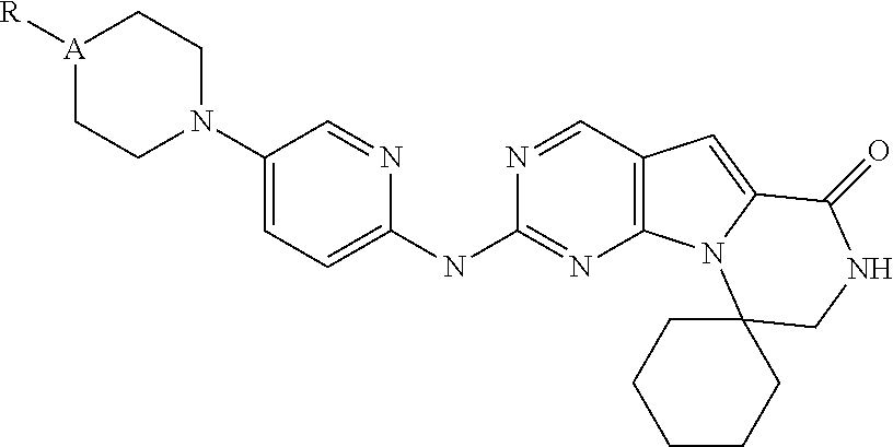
C1=NC(NC2=CC=C(N3CC[A]([R])CC3)C=N2)=NC2=C1C=C1N2C2(CNC1=O)CCCCC2
